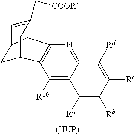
N1=C2C(=C([R10])C3=C1CC1CC3CC(C[COOR])=C1)C([Ra])=C([Rb])C([Rc])=C2[Rd].[(HUP)]
